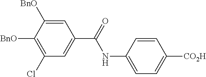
C1=C(NC(=O)C2=CC(Cl)=C([BnO])C([BnO])=C2)C=CC([CO2H])=C1
